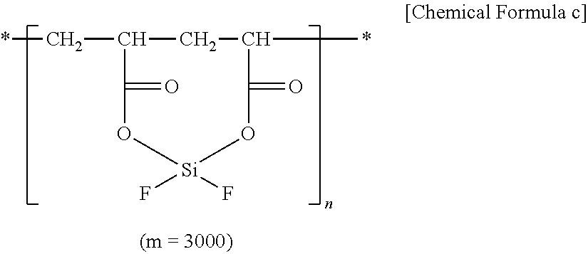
C(C1CC(*)C(=O)O[Si](F)(F)OC1=O)*
